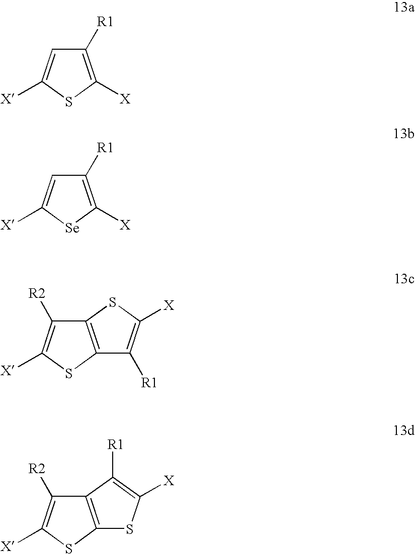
C1([R1])=C([X])SC([X])=C1.C1([R1])=C([X])[Se]C([X])=C1.C12=C(SC([X])=C1[R2])C([R1])=C([X])S2.C12=C(SC([X])=C1[R2])SC([X])=C2[R1]
